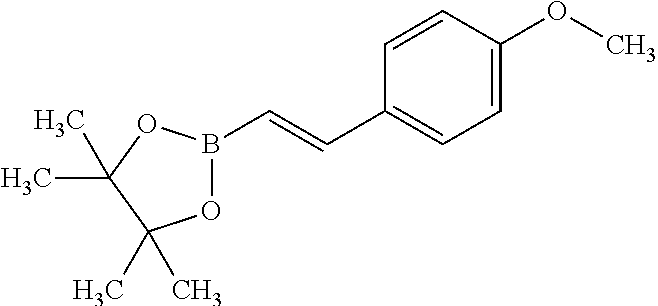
O1B(C=CC2=CC=C(OC)C=C2)OC(C)(C)C1(C)C
